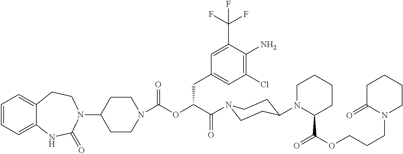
C1=CC=C2C(=C1)CCN(C1CCN(C(OC(C(=O)N3CCC(N4C(C(OCCCN5CCCCC5=O)=O)CCCC4)CC3)CC3=CC(Cl)=C(N)C(C(F)(F)F)=C3)=O)CC1)C(=O)N2
